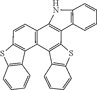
C12=C(C=CC=C1)SC1=C2C2=C(C=CC3=C2C2=C(C=CC=C2)S3)C2=C1C1=C(N2)C=CC=C1
